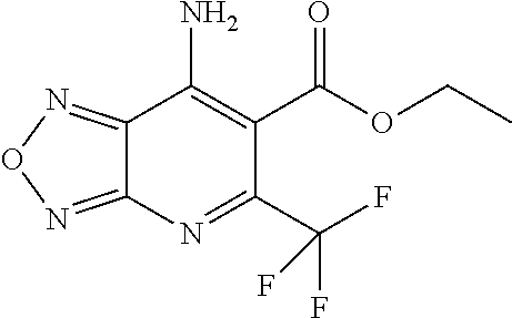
C12=NON=C1N=C(C(F)(F)F)C(C(OCC)=O)=C2N
